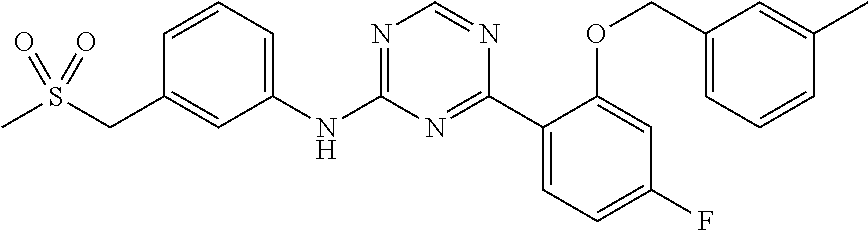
C1=CC=C(NC2=NC=NC(C3=CC=C(F)C=C3OCC3=CC=CC(C)=C3)=N2)C=C1CS(C)(=O)=O
